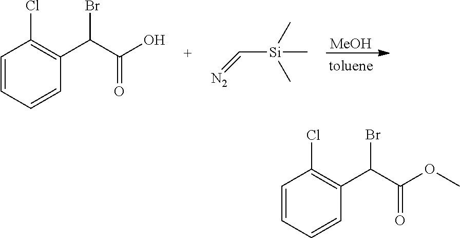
[MeOH].C1=CC=CC(C(C(O)=O)Br)=C1Cl.C([Si](C)(C)C)=[N2].C1=CC=CC(C(C(OC)=O)Br)=C1Cl
